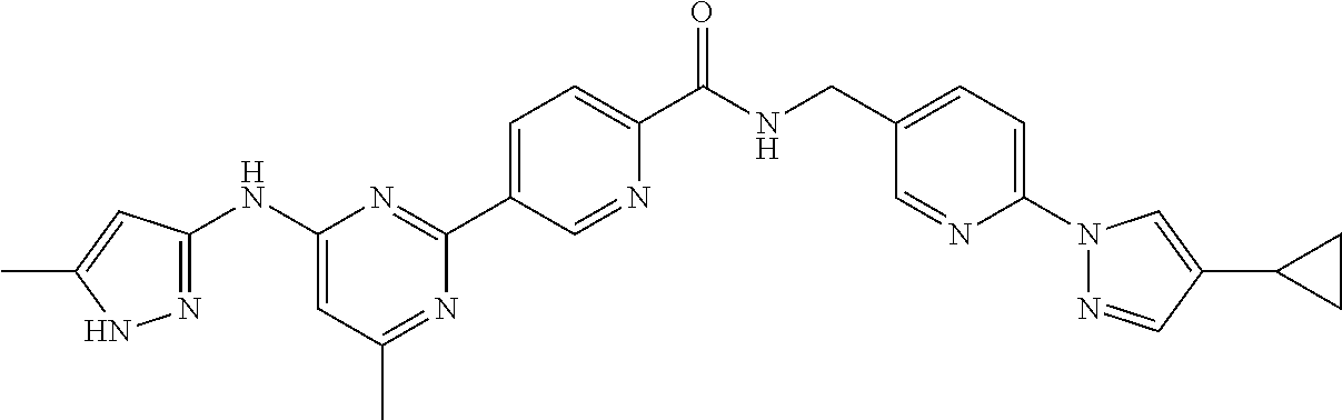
C1(NC2=NNC(C)=C2)=CC(C)=NC(C2=CC=C(C(NCC3=CC=C(N4N=CC(C5CC5)=C4)N=C3)=O)N=C2)=N1
